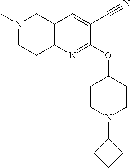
C12=C(N=C(OC3CCN(C4CCC4)CC3)C(C#N)=C1)CCN(C)C2
